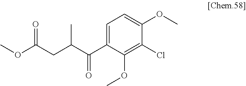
C1(C(C(CC(OC)=O)C)=O)=CC=C(OC)C(Cl)=C1OC
